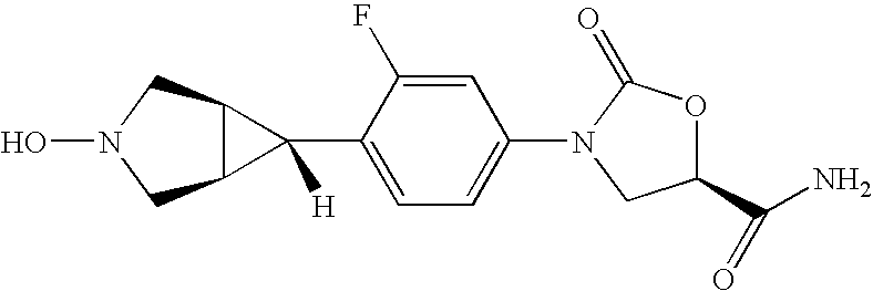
C1=C(C2([H])C3C2CN(O)C3)C(F)=CC(N2C(=O)OC(C(N)=O)C2)=C1
